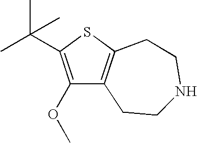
C1(OC)=C(C(C)(C)C)SC2=C1CCNCC2
